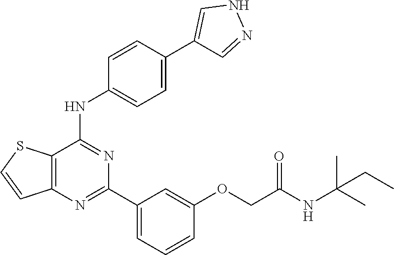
C12=C(N=C(C3=CC=CC(OCC(NC(C)(C)CC)=O)=C3)N=C1NC1=CC=C(C3=CNN=C3)C=C1)C=CS2
